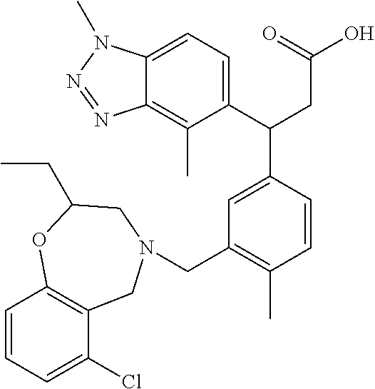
C1(C(CC(=O)O)C2=CC(CN3CC4=C(C=CC=C4Cl)OC(CC)C3)=C(C)C=C2)=CC=C2C(=C1C)N=NN2C
